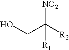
OCC([R2])([R1])[NO2]
